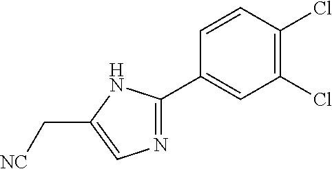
C1=CC(Cl)=C(Cl)C=C1C1=NC=C(C[NC])N1
